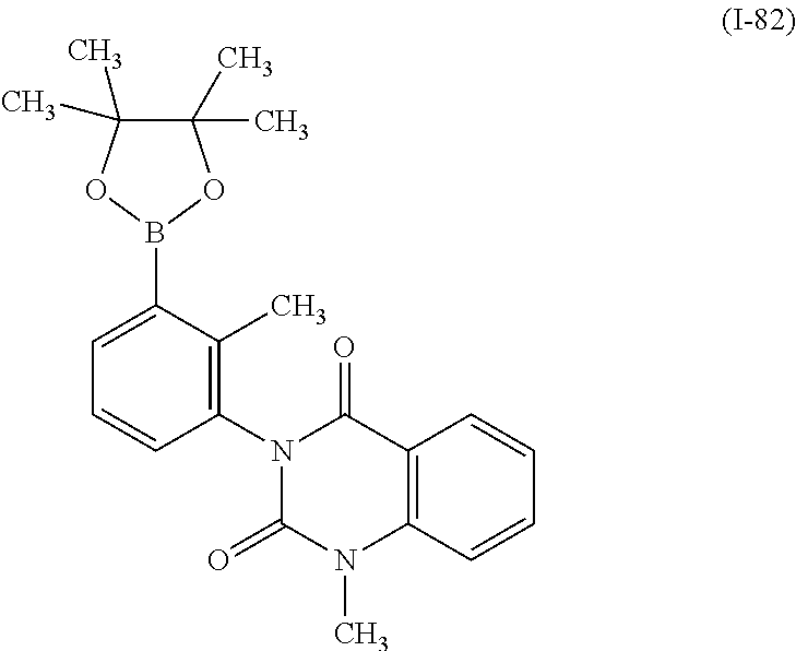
C1=C(B2OC(C)(C)C(C)(C)O2)C(C)=C(N2C(=O)C3=C(C=CC=C3)N(C)C2=O)C=C1
